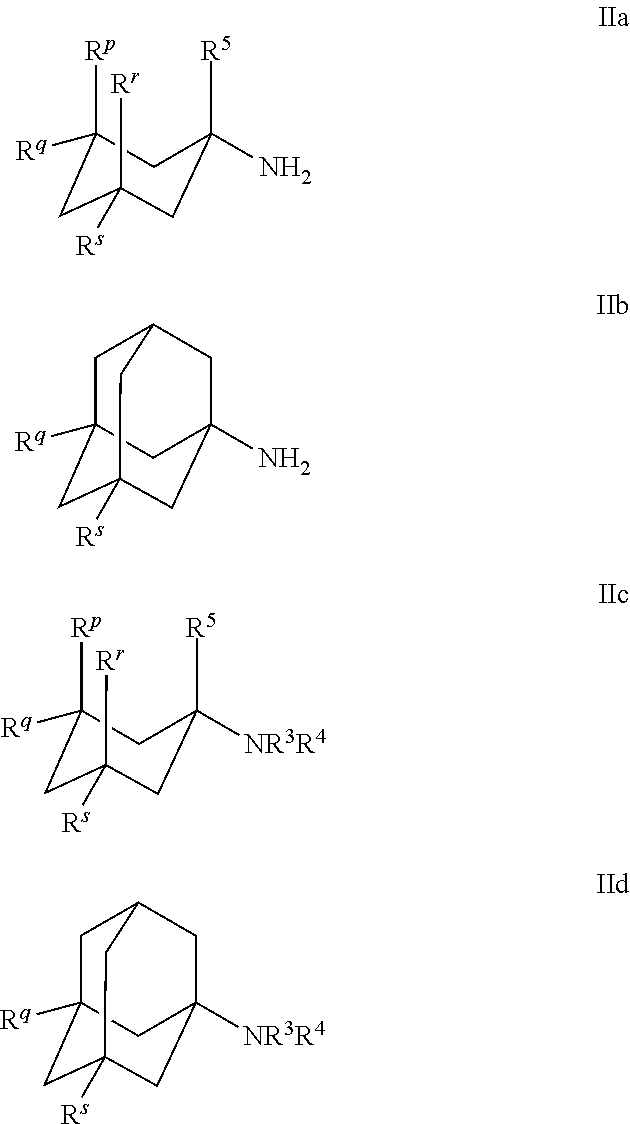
[Rp]C1([Rq])CC([Rr])([Rs])CC([R5])(N)C1.C1C2([Rq])CC3([Rs])CC(N)(CC1C3)C2.[Rp]C1([Rq])CC([Rr])([Rs])CC([R5])([NR3R4])C1.C1C2([Rq])CC3([Rs])CC([NR3R4])(CC1C3)C2
